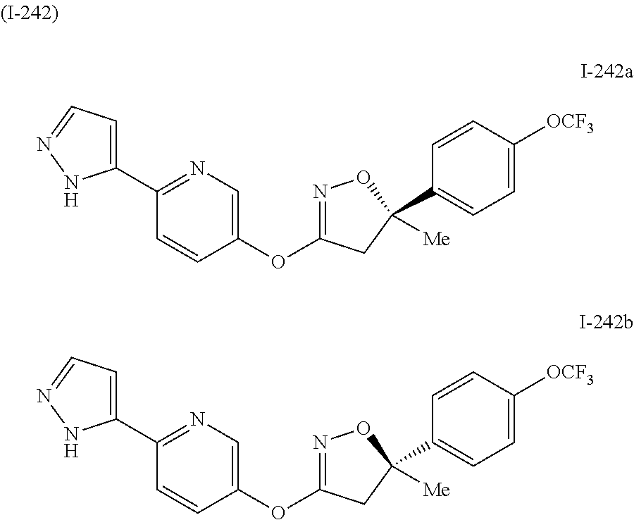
C1(OC2=NOC([Me])(C3=CC=C([OCF3])C=C3)C2)=CN=C(C2=CC=NN2)C=C1.C1(OC2=NOC([Me])(C3=CC=C([OCF3])C=C3)C2)=CN=C(C2=CC=NN2)C=C1
